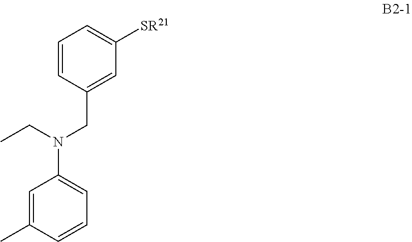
C1=C(C)C=CC=C1N(CC)CC1=CC([SR21])=CC=C1
